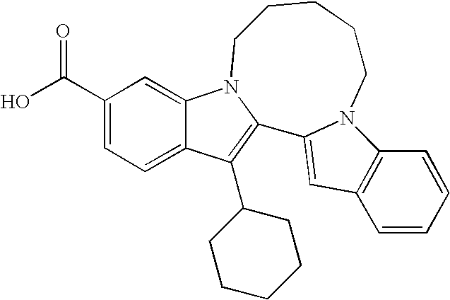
C12=CC(C(O)=O)=CC=C1C(C1CCCCC1)=C1C3=CC4=C(N3CCCCCN21)C=CC=C4
